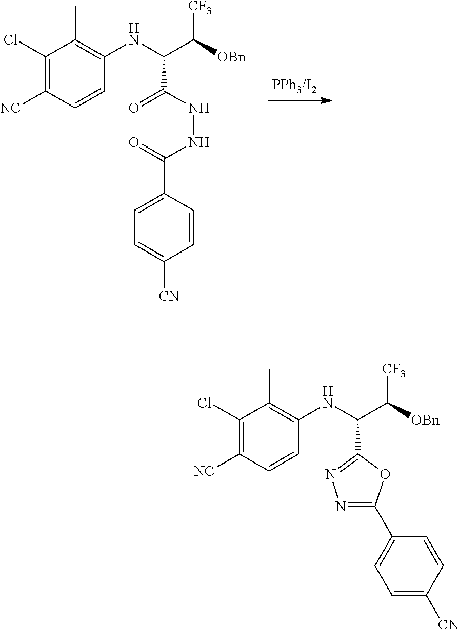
C1(Cl)=C([NC])C=CC(NC(C([OBn])[CF3])C(NNC(C2=CC=C([CN])C=C2)=O)=O)=C1C.C1(Cl)=C([NC])C=CC(NC(C([OBn])[CF3])C2=NN=C(C3=CC=C([CN])C=C3)O2)=C1C
